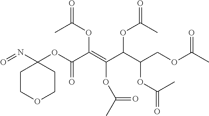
C1COCCC1(N=O)OC(C(=C(C(C(COC(C)=O)OC(=O)C)OC(=O)C)OC(C)=O)OC(=O)C)=O
